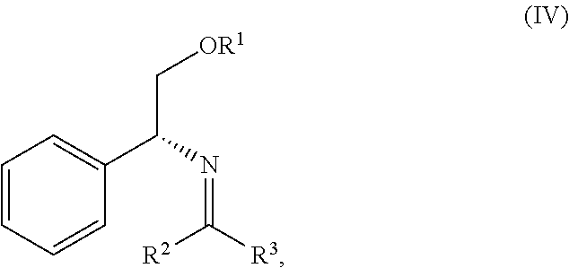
C1=CC=CC(C(C[OR1])N=C([R2])[R3])=C1
